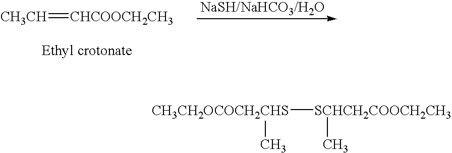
[CH3CH]=[CHCOOCH2CH3].[CH3CH2OCOCH2CHS]([SCHCH2COOCH2CH3]C)C
